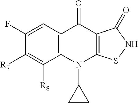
C12=C(C=C(F)C([R7])=C1[R8])C(=O)C1=C(N2C2CC2)SNC1=O
